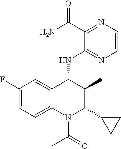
C1(F)=CC=C2C(=C1)C(NC1=NC=CN=C1C(N)=O)C(C)C(C1CC1)N2C(C)=O
